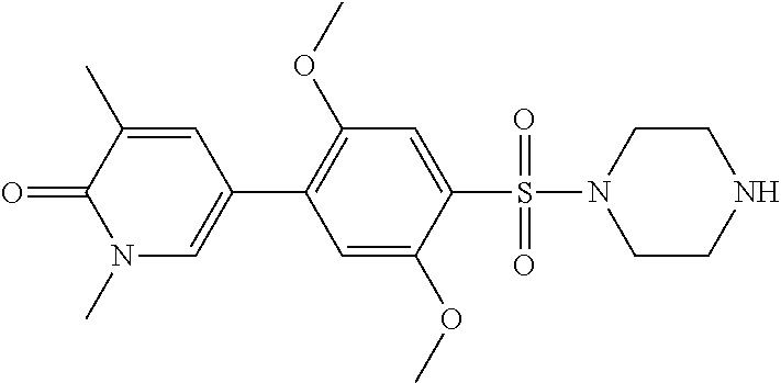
C1=C(OC)C(S(=O)(=O)N2CCNCC2)=CC(OC)=C1C1=CN(C)C(=O)C(C)=C1
